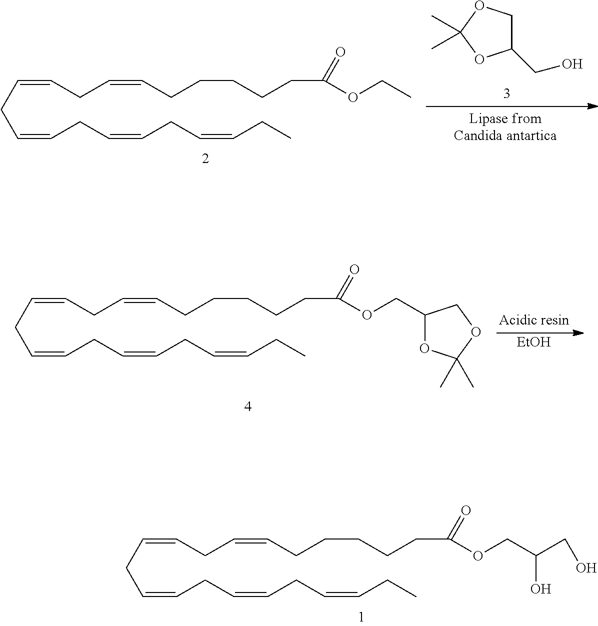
C(=CCC=CCC=CCC)CC=CCC=CCCCCCC(OCC(CO)O)=O.C(=CCC=CCC=CCC)CC=CCC=CCCCCCC(OCC)=O.C1(CO)COC(C)(C)O1.C(=CCC=CCC=CCC)CC=CCC=CCCCCCC(OCC1OC(C)(C)OC1)=O.[EtOH]
